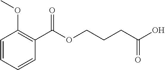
C1=CC=CC(C(OCCCC(O)=O)=O)=C1OC
